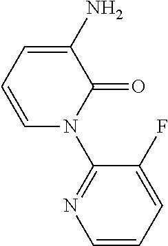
C1=CC=C(F)C(N2C(=O)C(N)=CC=C2)=N1
